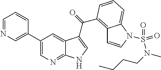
C1(C2=CN=CC=C2)=CN=C2C(=C1)C(C(=O)C1=C3C=CN(S(=O)(=O)N(CCCC)C)C3=CC=C1)=CN2
